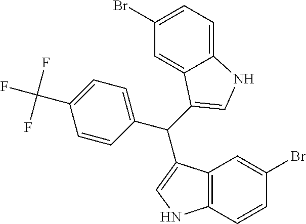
C(C1=CNC2=C1C=C(Br)C=C2)(C1=CC=C(C(F)(F)F)C=C1)C1=CNC2=CC=C(Br)C=C21
